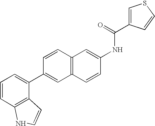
O=C(NC1=CC2=C(C=C1)C=C(C1=CC=CC3=C1C=CN3)C=C2)C1=CSC=C1
